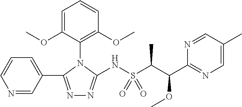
N1=CC(C2=NN=C(NS(C(C(C3=NC=C(C)C=N3)OC)C)(=O)=O)N2C2=C(OC)C=CC=C2OC)=CC=C1
